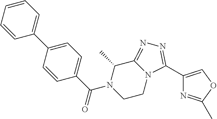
C1(C2=CC=CC=C2)=CC=C(C(N2CCN3C(=NN=C3C3=COC(C)=N3)C2C)=O)C=C1
